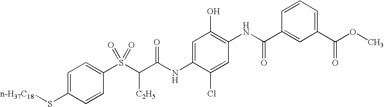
C1=C(S[n-H37C18])C=CC(S(C(C(NC2=CC(O)=C(NC(C3=CC(C(OC)=O)=CC=C3)=O)C=C2Cl)=O)[C2H5])(=O)=O)=C1
